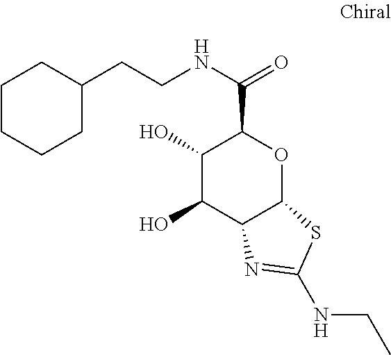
C1(O)C(O)C2C(OC1C(NCCC1CCCCC1)=O)SC(NCC)=N2
